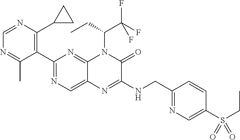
C1=NC(C2CC2)=C(C2=NC=C3C(=N2)N(C(C(F)(F)F)CC)C(=O)C(NCC2=NC=C(S(=O)(=O)CC)C=C2)=N3)C(C)=N1
